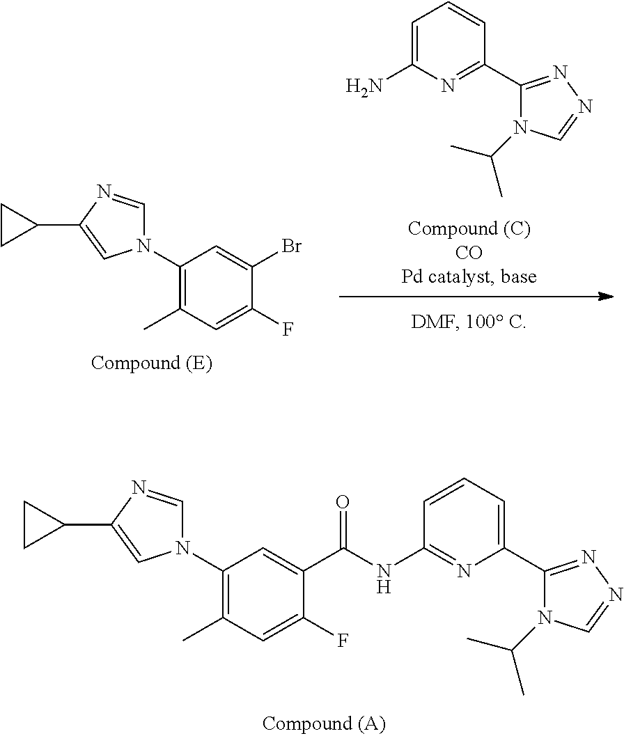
N1(C2=C(C)C=C(F)C(C(NC3=NC(C4=NN=CN4C(C)C)=CC=C3)=O)=C2)C=NC(C2CC2)=C1.C1(C2=NC(N)=CC=C2)=NN=CN1C(C)C.N1(C2=C(C)C=C(F)C(Br)=C2)C=NC(C2CC2)=C1
